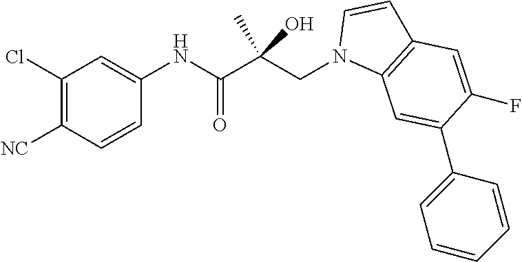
C1(Cl)=C([NC])C=CC(NC(C(CN2C3=C(C=C2)C=C(F)C(C2=CC=CC=C2)=C3)(C)O)=O)=C1
